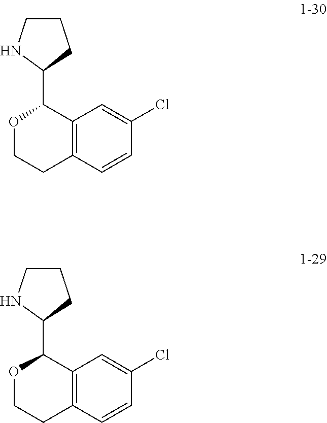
C12=C(C=CC(Cl)=C1)CCOC2C1CCCN1.C12=C(C=CC(Cl)=C1)CCOC2C1CCCN1
